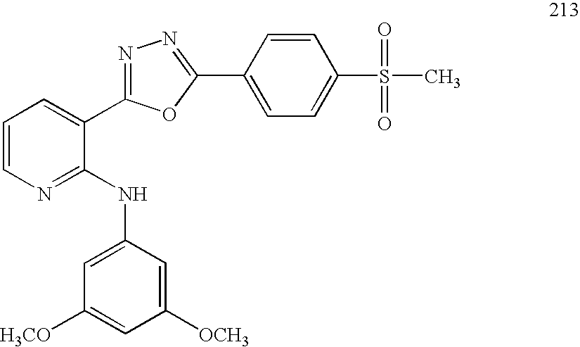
C1=CN=C(NC2=CC([H3CO])=CC([OCH3])=C2)C(C2=NN=C(C3=CC=C(S(=O)(=O)C)C=C3)O2)=C1
